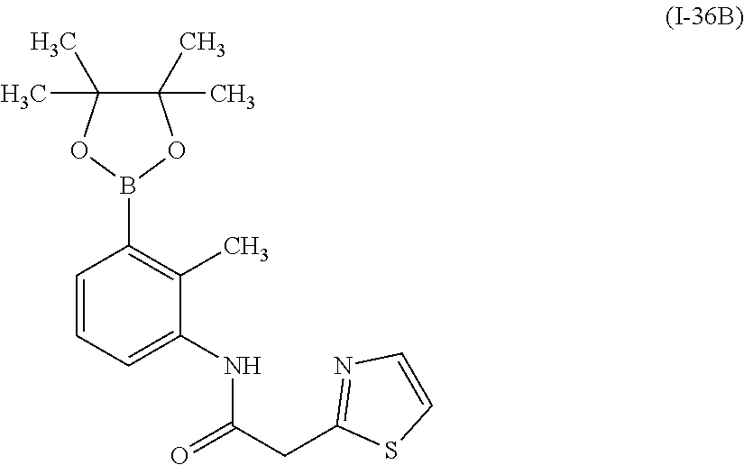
C1(CC(=O)NC2=CC=CC(B3OC(C)(C)C(C)(C)O3)=C2C)=NC=CS1
